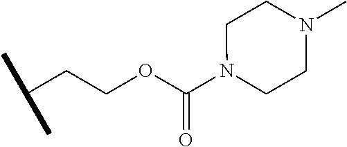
C(C(C)C)COC(=O)N1CCN(C)CC1
